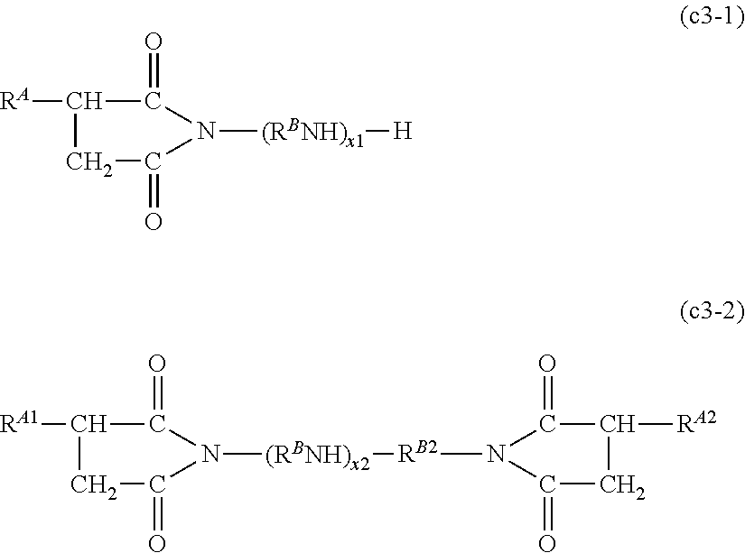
C1([RA])CC(=O)N([(RBNH)x1][H])C1=O.C1([RA1])CC(=O)N([(RBNH)x2][RB2]N2C(=O)C([RA2])CC2=O)C1=O
